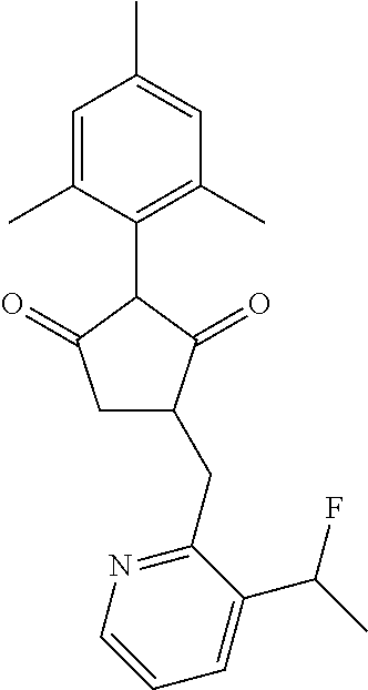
C1=C(C)C(C2C(=O)CC(CC3=NC=CC=C3C(C)F)C2=O)=C(C)C=C1C
